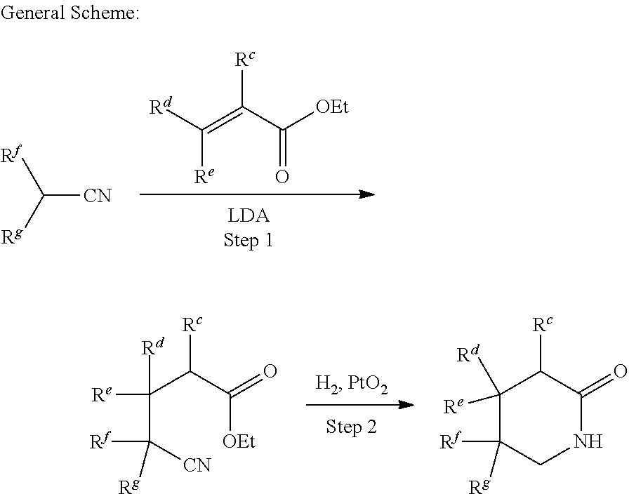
[Rd]C(=C(C([OEt])=O)[Rc])[Re].[Rf]C([Rg])[CN].C(C([CN])([Rf])[Rg])(C(C([OEt])=O)[Rc])([Re])[Rd].C1([Re])([Rd])C([Rf])([Rg])CNC(=O)C1[Rc]
